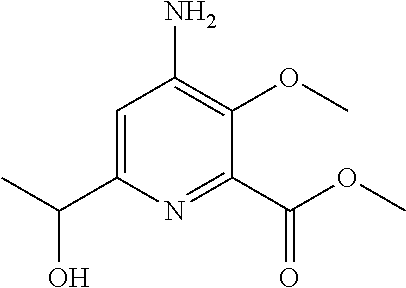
C1=C(C(C)O)N=C(C(OC)=O)C(OC)=C1N
